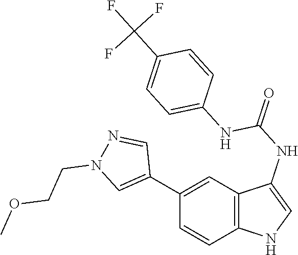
C12=C(C=C(C3=CN(CCOC)N=C3)C=C1)C(NC(=O)NC1=CC=C(C(F)(F)F)C=C1)=CN2
